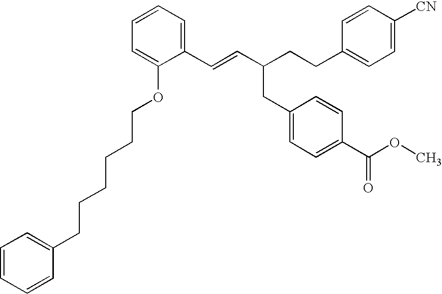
C(=CC(CCC1=CC=C([CN])C=C1)CC1=CC=C(C(OC)=O)C=C1)C1=CC=CC=C1OCCCCCCC1=CC=CC=C1
